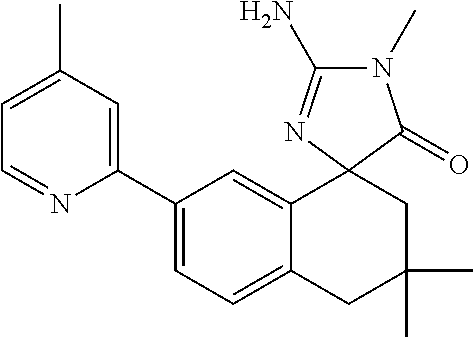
C1=NC(C2=CC=C3C(=C2)C2(CC(C)(C)C3)C(=O)N(C)C(N)=N2)=CC(C)=C1
